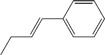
C1=C(C=CCC)C=CC=C1
